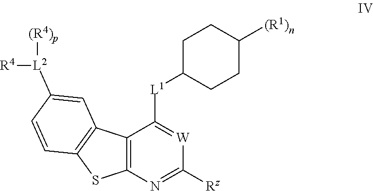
C1([L1]C2=[W]C([Rz])=NC3=C2C2=C(S3)C=CC([L2]([R4])[(R4)p])=C2)CCC([(R1)n])CC1
